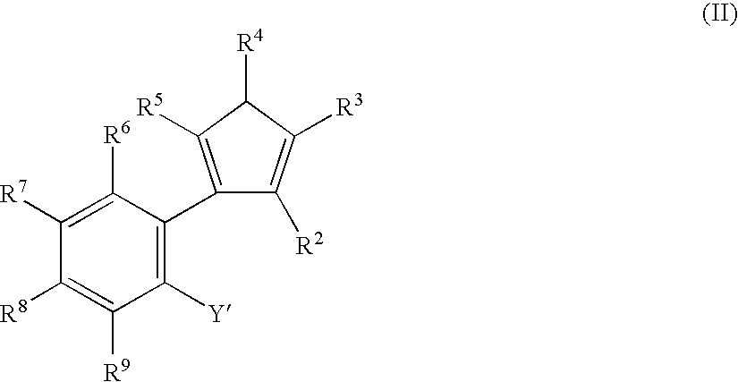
C1([R8])=C([R9])C([Y])=C(C2=C([R5])C([R4])C([R3])=C2[R2])C([R6])=C1[R7]
